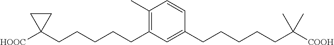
C1(C)=C(CCCCCC2([HOOC])CC2)C=C(CCCCCC([COOH])(C)C)C=C1
